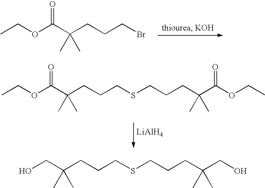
CCOC(C(CCCBr)(C)C)=O.CCOC(C(CCCSCCCC(C(OCC)=O)(C)C)(C)C)=O.[LiAlH4].OCC(CCCSCCCC(CO)(C)C)(C)C
